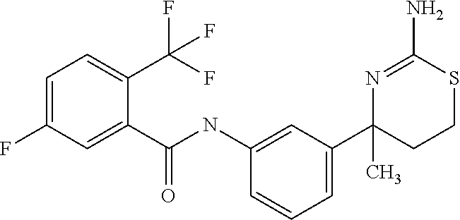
C1(C2=CC=CC(NC(C3=CC(F)=CC=C3C(F)(F)F)=O)=C2)(C)CCSC(N)=N1
